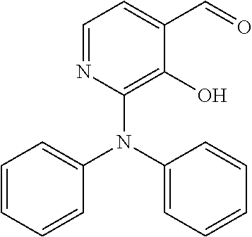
N1=CC=C(C=O)C(O)=C1N(C1=CC=CC=C1)C1=CC=CC=C1
